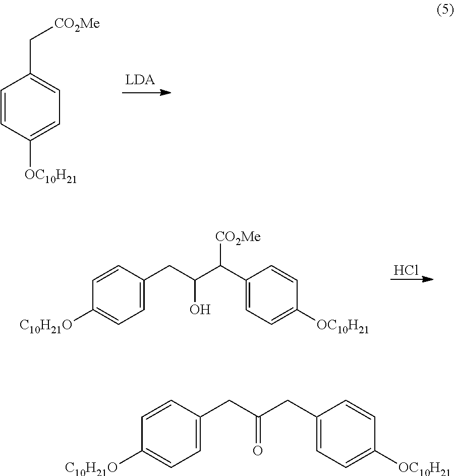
C1=CC([OC10H21])=CC=C1C[CO2Me].C1(C(C(CC2=CC=C([C10H21O])C=C2)O)[CO2Me])=CC=C([OC10H21])C=C1.Cl.C1(CC(CC2=CC=C([C10H21O])C=C2)=O)=CC=C([OC10H21])C=C1
